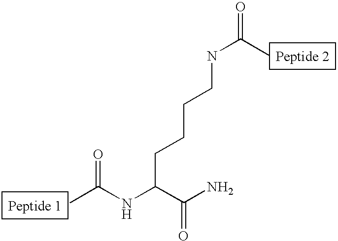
CC(NC(C(N)=O)CCCCNC(C)=O)=O
